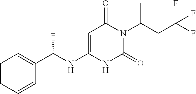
C1=CC=CC(C(NC2=CC(=O)N(C(CC(F)(F)F)C)C(=O)N2)C)=C1
